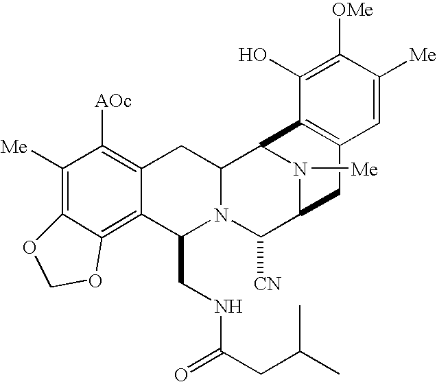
C1([Me])=C2C(=C3C(=C1[AOc])CC1N(C3CNC(CC(C)C)=O)C([CN])C3N([Me])C1C1=C(C3)C=C([Me])C([OMe])=C1O)OCO2
